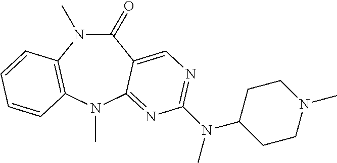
C1(=O)N(C)C2=C(N(C)C3=NC(N(C4CCN(C)CC4)C)=NC=C13)C=CC=C2
